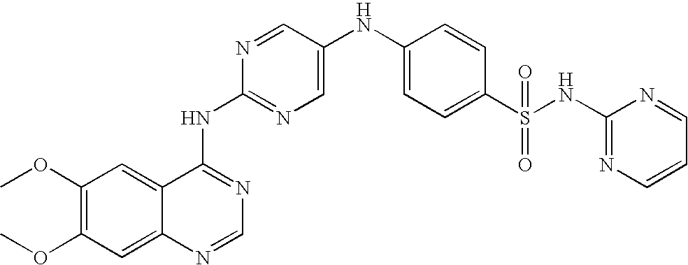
C12=CC(OC)=C(OC)C=C1N=CN=C2NC1=NC=C(NC2=CC=C(S(NC3=NC=CC=N3)(=O)=O)C=C2)C=N1
